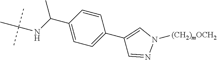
C1=C(C(C)NC(C)(C)C)C=CC(C2=CN([(CH2)mOCH2])N=C2)=C1
